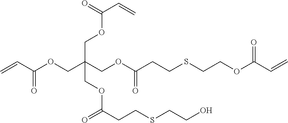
O(CC(COC(CCSCCOC(C=C)=O)=O)(COC(C=C)=O)COC(=O)CCSCCO)C(C=C)=O
